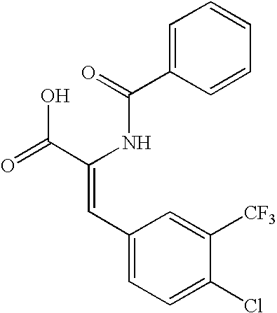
C1=C(C(=O)NC(C(=O)O)=CC2=CC=C(Cl)C([CF3])=C2)C=CC=C1
